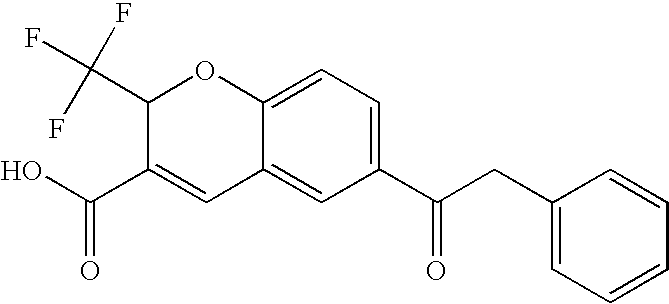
C1(C(CC2=CC=CC=C2)=O)=CC=C2C(=C1)C=C(C(O)=O)C(C(F)(F)F)O2
